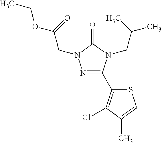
N1=C(C2=C(Cl)C(C)=CS2)N(CC(C)C)C(=O)N1CC(=O)OCC
